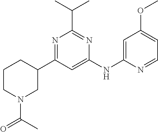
C1(NC2=CC(OC)=CC=N2)=CC(C2CCCN(C(=O)C)C2)=NC(C(C)C)=N1
